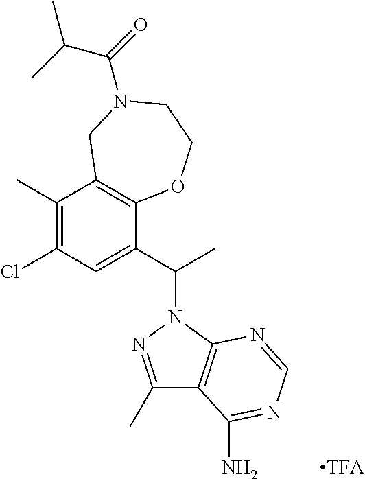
C1(Cl)=C(C)C2=C(C(C(C)N3N=C(C)C4=C3N=CN=C4N)=C1)OCCN(C(C(C)C)=O)C2
